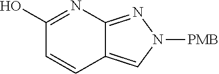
C1(O)=NC2=NN([PMB])C=C2C=C1
